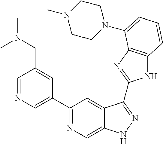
C1=NC=C(C2=NC=C3C(=C2)C(C2=NC4=C(N2)C=CC=C4N2CCN(C)CC2)=NN3)C=C1CN(C)C
